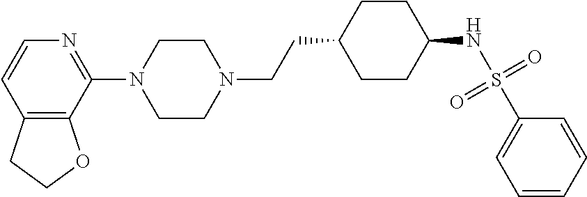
C12=C(C(N3CCN(CCC4CCC(NS(C5=CC=CC=C5)(=O)=O)CC4)CC3)=NC=C1)OCC2
